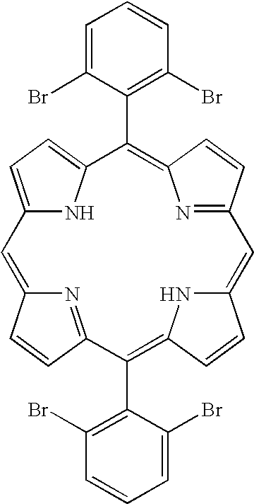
C12=CC=C(N1)C(C1=C(Br)C=CC=C1Br)=C1N=C(C=C1)C=C1NC(=C(C3=C(Br)C=CC=C3Br)C3=NC(=C2)C=C3)C=C1
